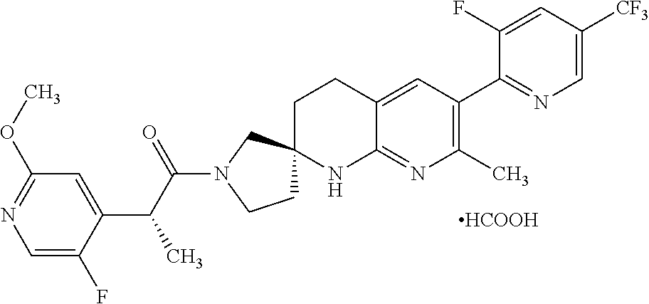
C1=C(F)C(C(C(N2CCC3(C2)CCC2=CC(C4=NC=C([CF3])C=C4F)=C(C)N=C2N3)=O)C)=CC(OC)=N1.[HCOOH]
